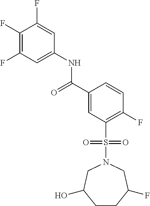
C1(F)=C(F)C=C(NC(C2=CC(S(N3CC(O)CCC(F)C3)(=O)=O)=C(F)C=C2)=O)C=C1F
